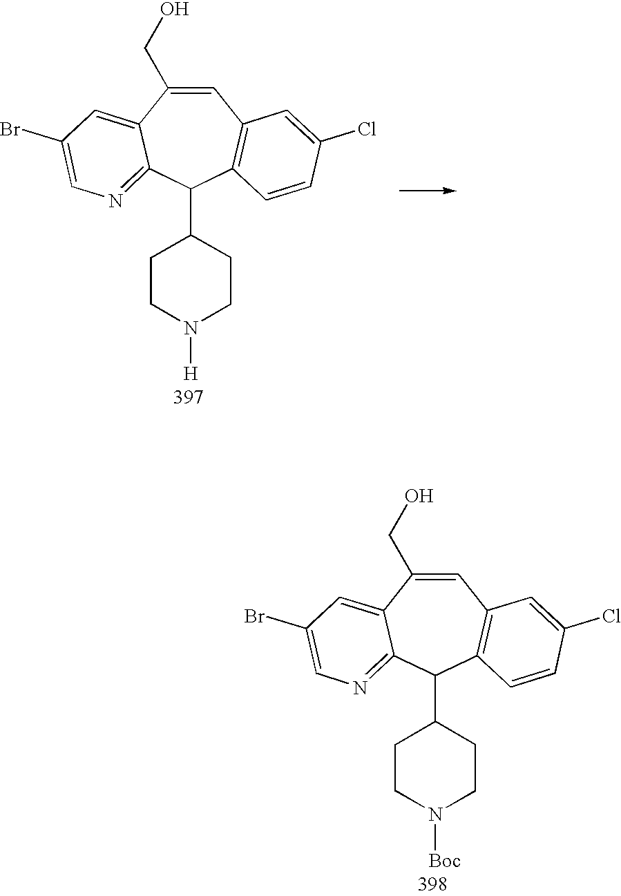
C1=C(CO)C2=CC(Br)=CN=C2C(C2CCN([H])CC2)C2=C1C=C(Cl)C=C2.C1=C(CO)C2=CC(Br)=CN=C2C(C2CCN([Boc])CC2)C2=C1C=C(Cl)C=C2
